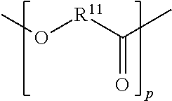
CO[R11]C(C)=O
